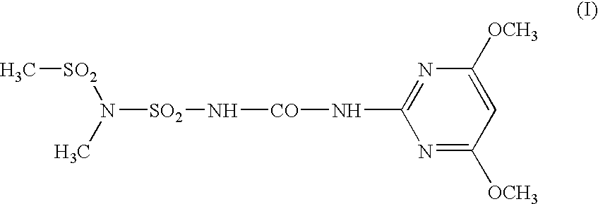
N([SO2]N[CO]NC1=NC([OCH3])=CC([OCH3])=N1)([SO2]C)C
